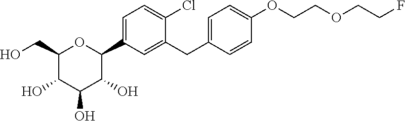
C1(CO)C(O)C(O)C(O)C(C2=CC=C(Cl)C(CC3=CC=C(OCCOCCF)C=C3)=C2)O1
